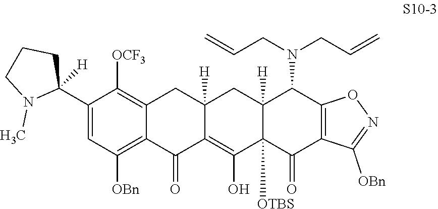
C1=C(C2([H])CCCN2C)C([OCF3])=C2C(=C1[OBn])C(=O)C1=C(O)C3([OTBS])C([H])(CC1([H])C2)C(N(CC=C)CC=C)C1=C(C3=O)C([OBn])=NO1
